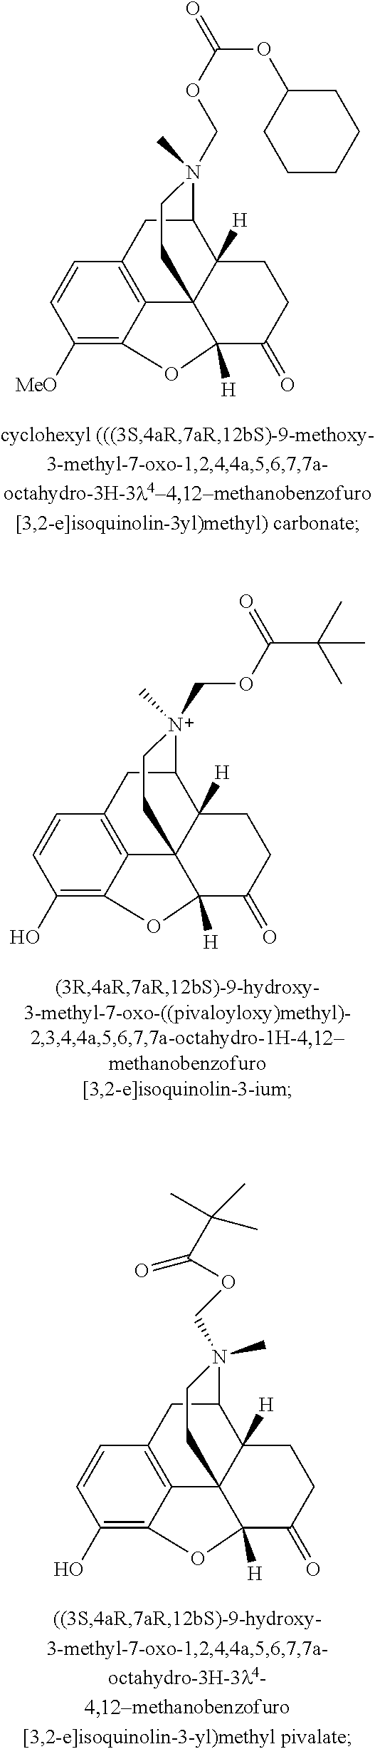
C1([MeO])=C2C3=C(C=C1)CC1C4([H])C3(C([H])(C(=O)CC4)O2)CCN1(COC(=O)OC1CCCCC1)C.C1(O)=C2C3=C(C=C1)CC1C4([H])C3(C([H])(C(=O)CC4)O2)CC[N+]1(C)COC(C(C)(C)C)=O.C1(O)=C2C3=C(C=C1)CC1C4([H])C3(C([H])(C(=O)CC4)O2)CCN1(C)COC(C(C)(C)C)=O
